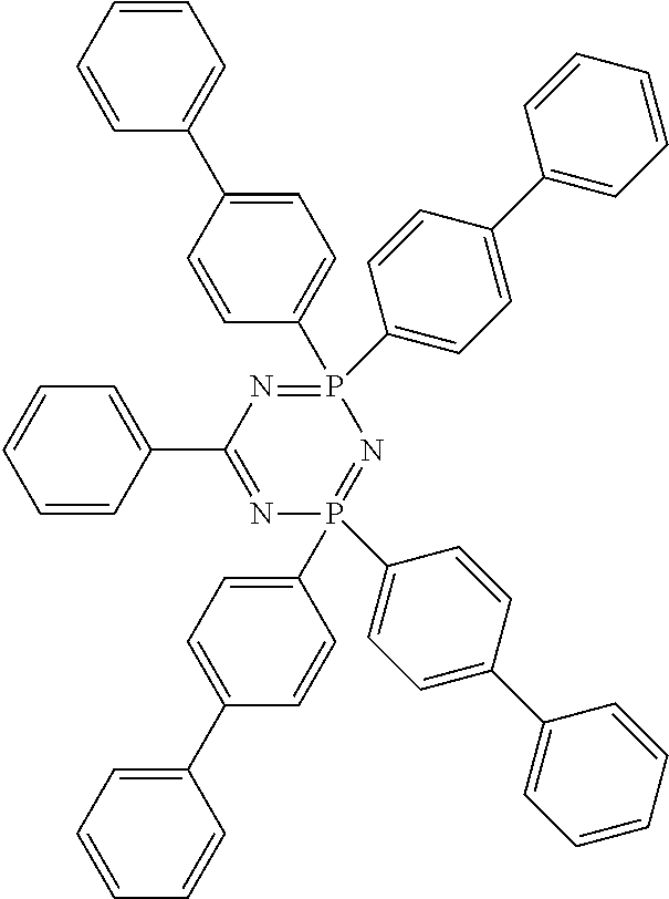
C1(C2=CC=CC=C2)=NP(C2=CC=C(C3=CC=CC=C3)C=C2)(C2=CC=C(C3=CC=CC=C3)C=C2)=NP(C2=CC=C(C3=CC=CC=C3)C=C2)(C2=CC=C(C3=CC=CC=C3)C=C2)=N1
